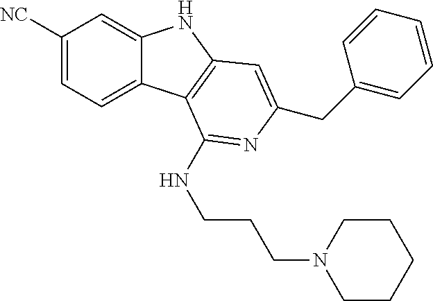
C1([NC])=CC=C2C(=C1)NC1=C2C(NCCCN2CCCCC2)=NC(CC2=CC=CC=C2)=C1
